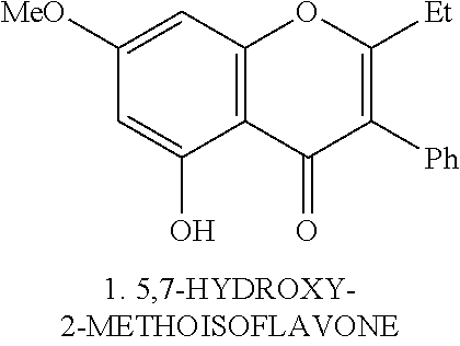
C1([MeO])=CC2=C(C(O)=C1)C(=O)C([Ph])=C([Et])O2
